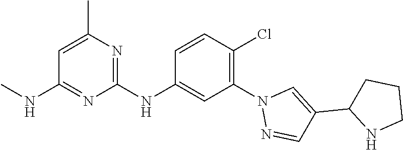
C1=C(C)N=C(NC2=CC(N3N=CC(C4NCCC4)=C3)=C(Cl)C=C2)N=C1NC
